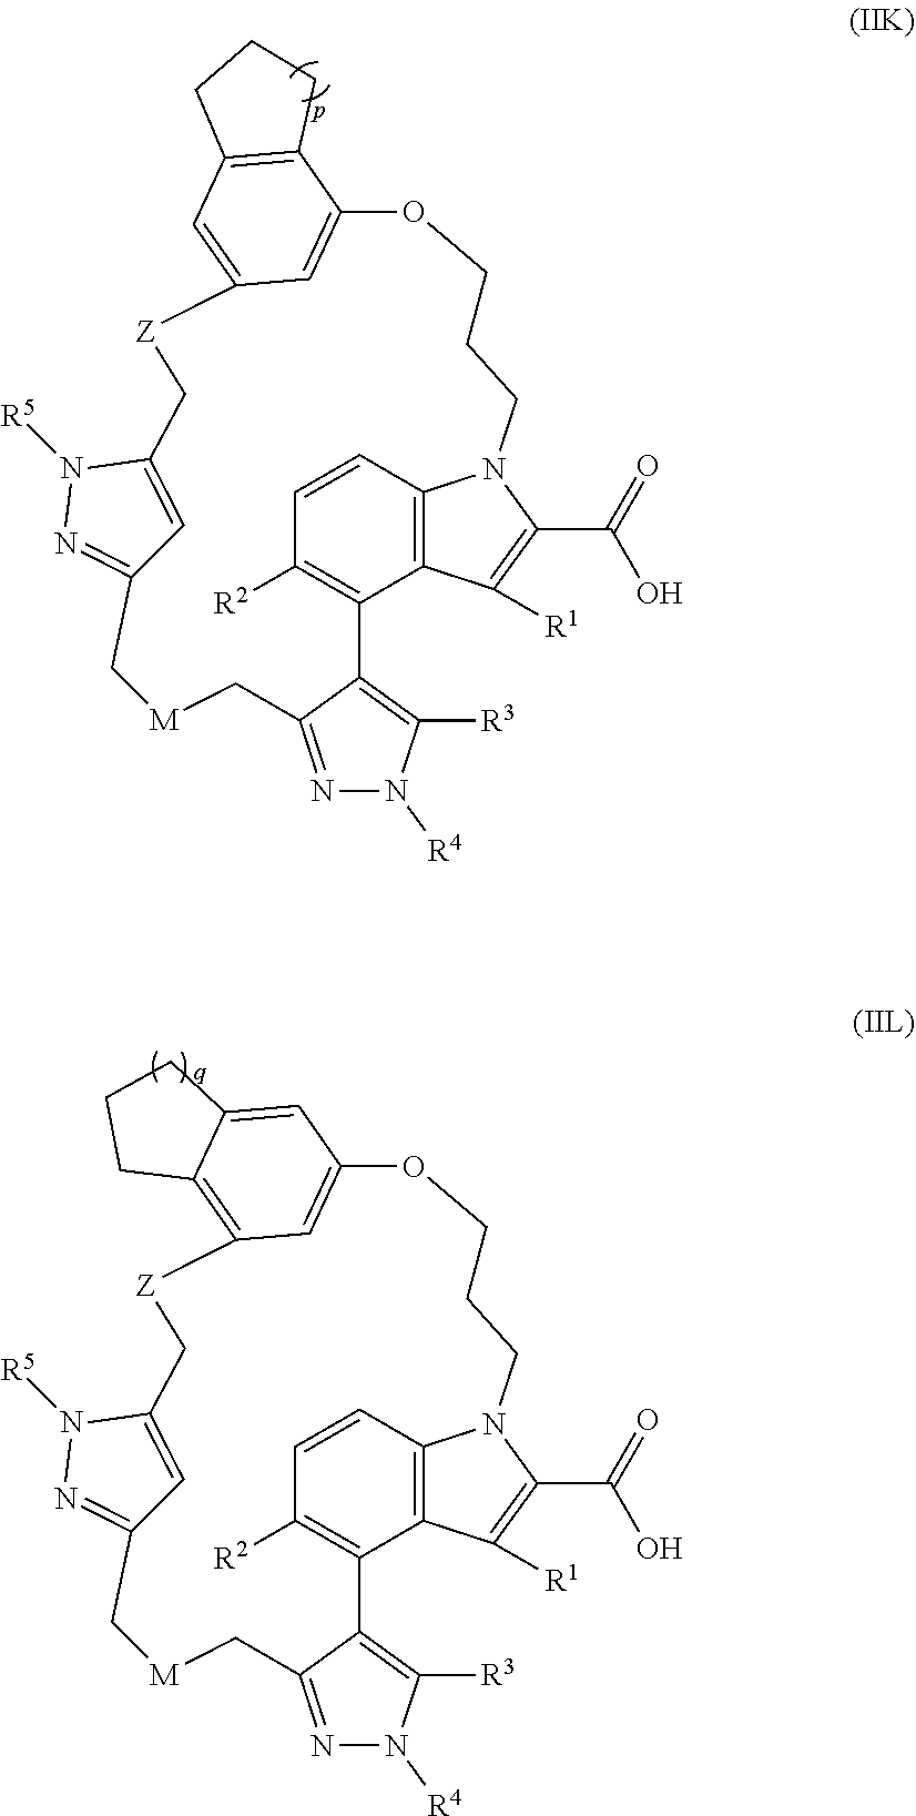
C1=CC2=C3C(=C1[R2])C1=C([R3])N([R4])N=C1C[M]CC1=NN([R5])C(=C1)C[Z]C1=CC4=C(C(=C1)OCCCN2C(C(=O)O)=C3[R1])CCC4.C1=CC2=C3C(=C1[R2])C1=C([R3])N([R4])N=C1C[M]CC1=NN([R5])C(=C1)C[Z]C1=C4C(=CC(=C1)OCCCN2C(C(=O)O)=C3[R1])CCC4
